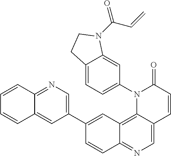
C12=C3C(=CN=C1C=CC(C1=CN=C4C(=C1)C=CC=C4)=C2)C=CC(=O)N3C1=CC=C2C(=C1)N(C(C=C)=O)CC2
